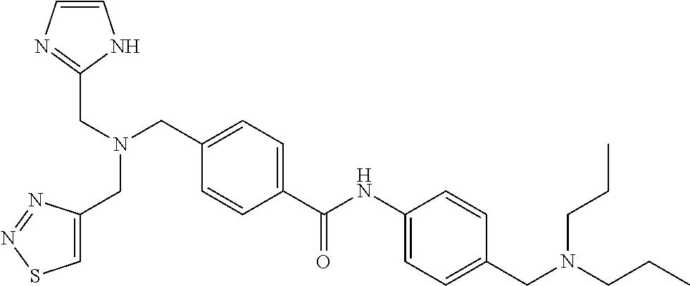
C1=C(C(NC2=CC=C(CN(CCC)CCC)C=C2)=O)C=CC(CN(CC2=NC=CN2)CC2=CSN=N2)=C1
